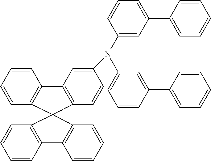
C1=CC2=C(C=C1)C1(C3=C2C=CC=C3)C2=C(C=CC=C2)C2=C1C=CC(N(C1=CC=CC(C3=CC=CC=C3)=C1)C1=CC(C3=CC=CC=C3)=CC=C1)=C2
